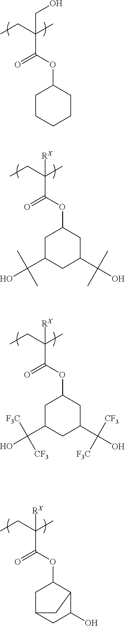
C1CCCCC1OC(C(CC)(C)CO)=O.C1C(C(O)(C)C)CC(C(O)(C)C)CC1OC(C(CC)(C)[RX])=O.C1C(C(O)([F3C])[CF3])CC(C(O)([CF3])[F3C])CC1OC(C(CC)(C)[RX])=O.C1C2CC(O)C(C1OC(C(CC)(C)[RX])=O)C2
